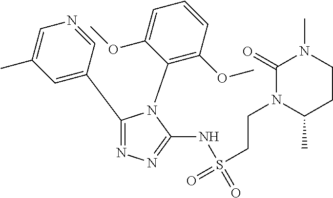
C1(C2=CC(C)=CN=C2)=NN=C(NS(=O)(=O)CCN2C(C)CCN(C)C2=O)N1C1=C(OC)C=CC=C1OC
